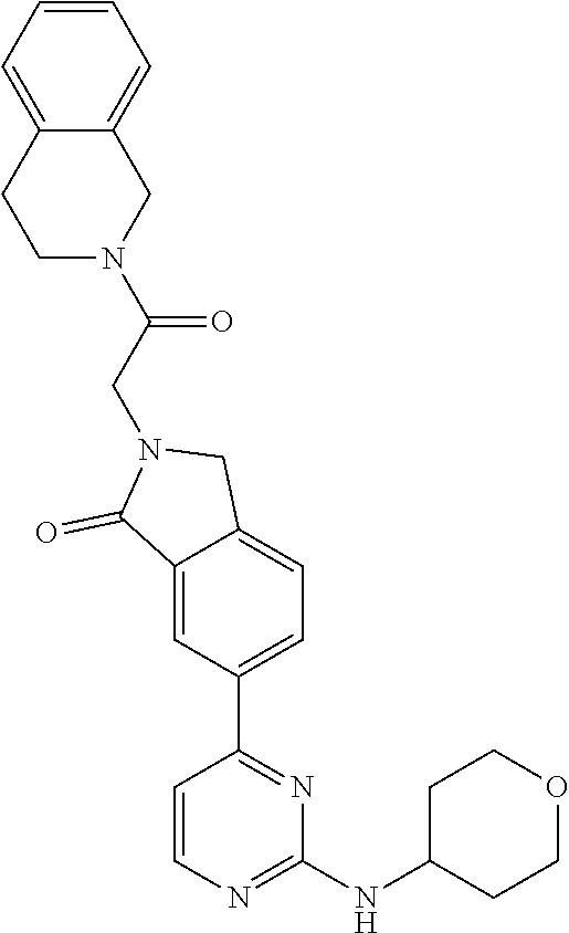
C1=CN=C(NC2CCOCC2)N=C1C1=CC=C2C(=C1)C(=O)N(CC(N1CC3=CC=CC=C3CC1)=O)C2
